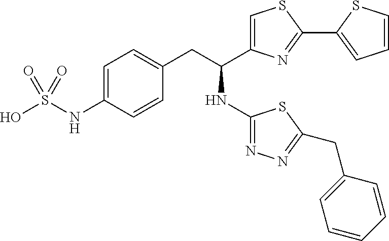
C1=C(NS(O)(=O)=O)C=CC(CC(C2=CSC(C3=CC=CS3)=N2)NC2=NN=C(CC3=CC=CC=C3)S2)=C1
